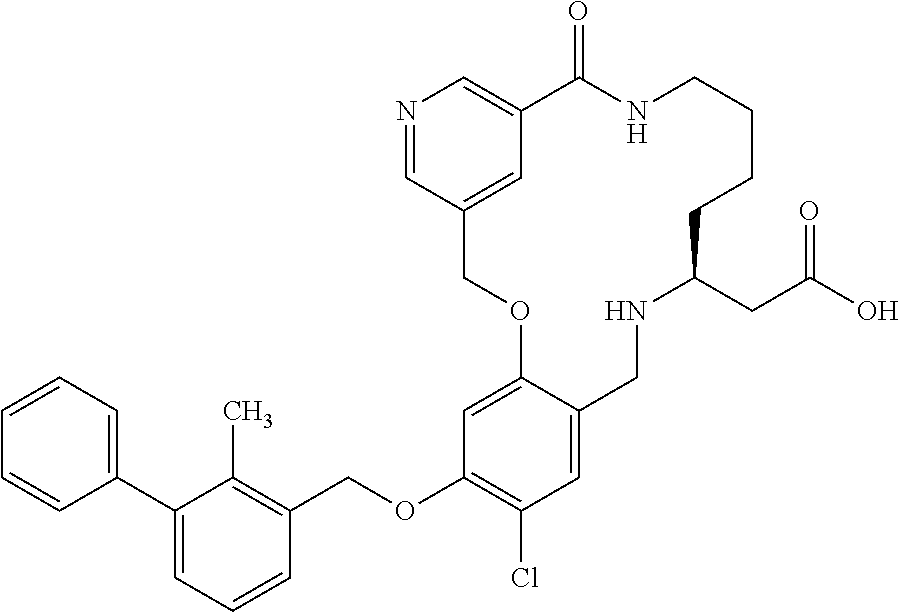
C1=CC=C(C2=CC=CC(COC3=C(Cl)C=C4C(=C3)OCC3=CC(=CN=C3)C(=O)NCCCCC(CC(O)=O)NC4)=C2C)C=C1
